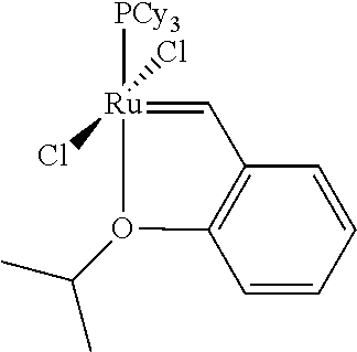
[PCy3][Ru]1(Cl)(Cl)=CC2=C(O1C(C)C)C=CC=C2
